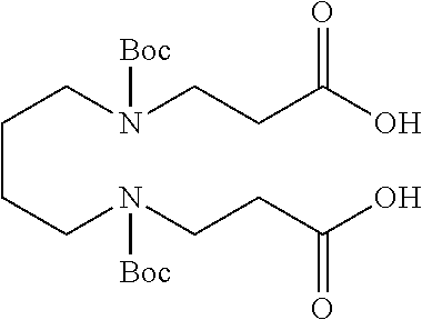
C(CCN(CCC(O)=O)[Boc])CN(CCC(O)=O)[Boc]
